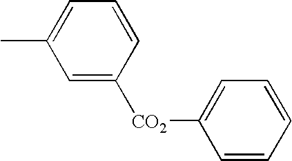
C1(C)=CC=CC([CO2]C2=CC=CC=C2)=C1
